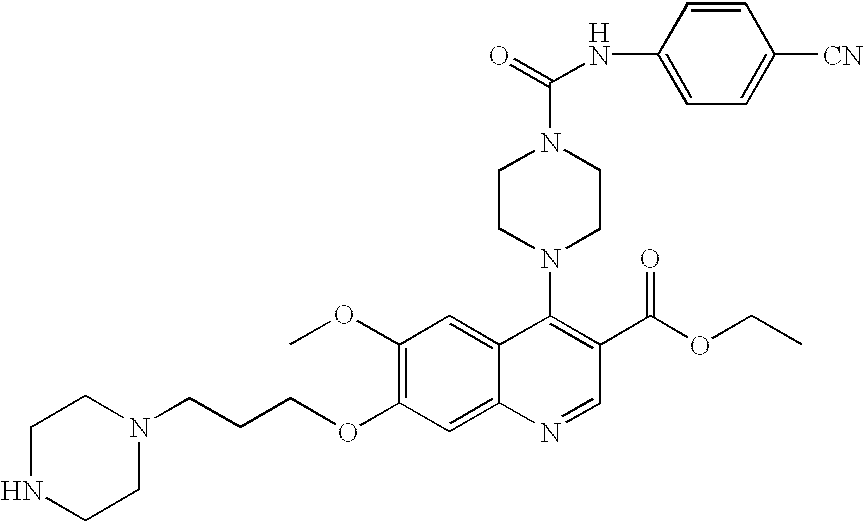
O(C1=C(OC)C=C2C(=C1)N=CC(C(OCC)=O)=C2N1CCN(C(=O)NC2=CC=C([CN])C=C2)CC1)CCCN1CCNCC1
